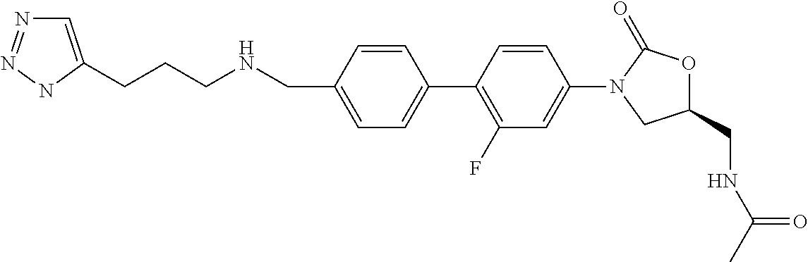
N(CC1=CC=C(C2=C(F)C=C(N3CC(CNC(C)=O)OC3=O)C=C2)C=C1)CCCC1=CN=NN1
